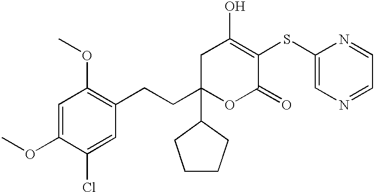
C1(OC)=CC(OC)=C(CCC2(C3CCCC3)OC(=O)C(SC3=CN=CC=N3)=C(O)C2)C=C1Cl
